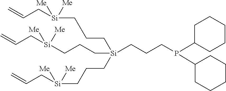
C(C[Si](CCC[Si]([Me])(CC=C)[Me])(CCCP(C1CCCCC1)C1CCCCC1)CCC[Si]([Me])(CC=C)[Me])C[Si]([Me])(CC=C)[Me]
